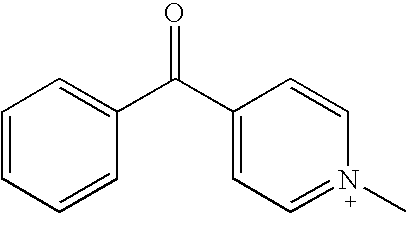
C1=CC=CC(C(C2=CC=N(C)C=C2)=O)=C1
